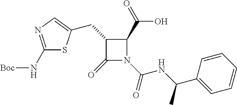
C1(N[Boc])=NC=C(CC2C(=O)N(C(=O)NC(C3=CC=CC=C3)C)C2C(=O)O)S1
